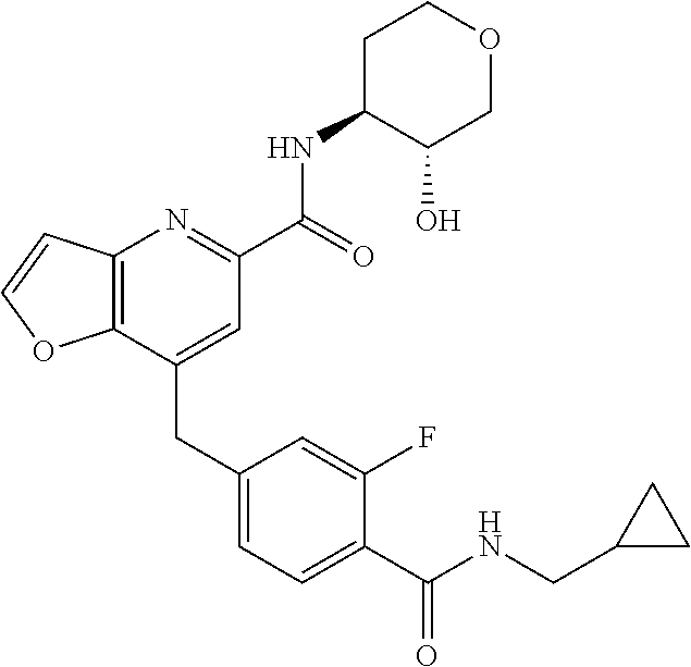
C12=C(C=CO1)N=C(C(NC1C(O)COCC1)=O)C=C2CC1=CC=C(C(=O)NCC2CC2)C(F)=C1
